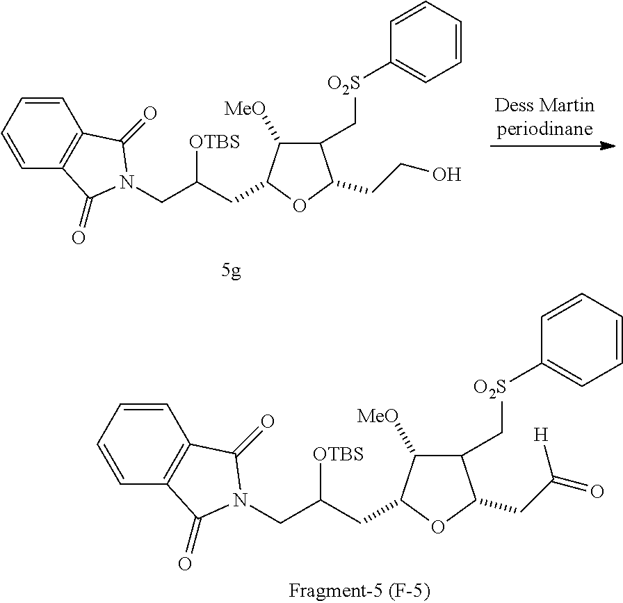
C1=CC=CC2=C1C(=O)N(CC([OTBS])CC1C([MeO])C(C[O2S]C3=CC=CC=C3)C(CC(=O)[H])O1)C2=O.C1=CC=CC2=C1C(=O)N(CC([OTBS])CC1C([MeO])C(C[O2S]C3=CC=CC=C3)C(CCO)O1)C2=O
